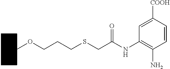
C1CCCC(OCCCSCC(NC2=C(N)C=CC([COOH])=C2)=O)C1
